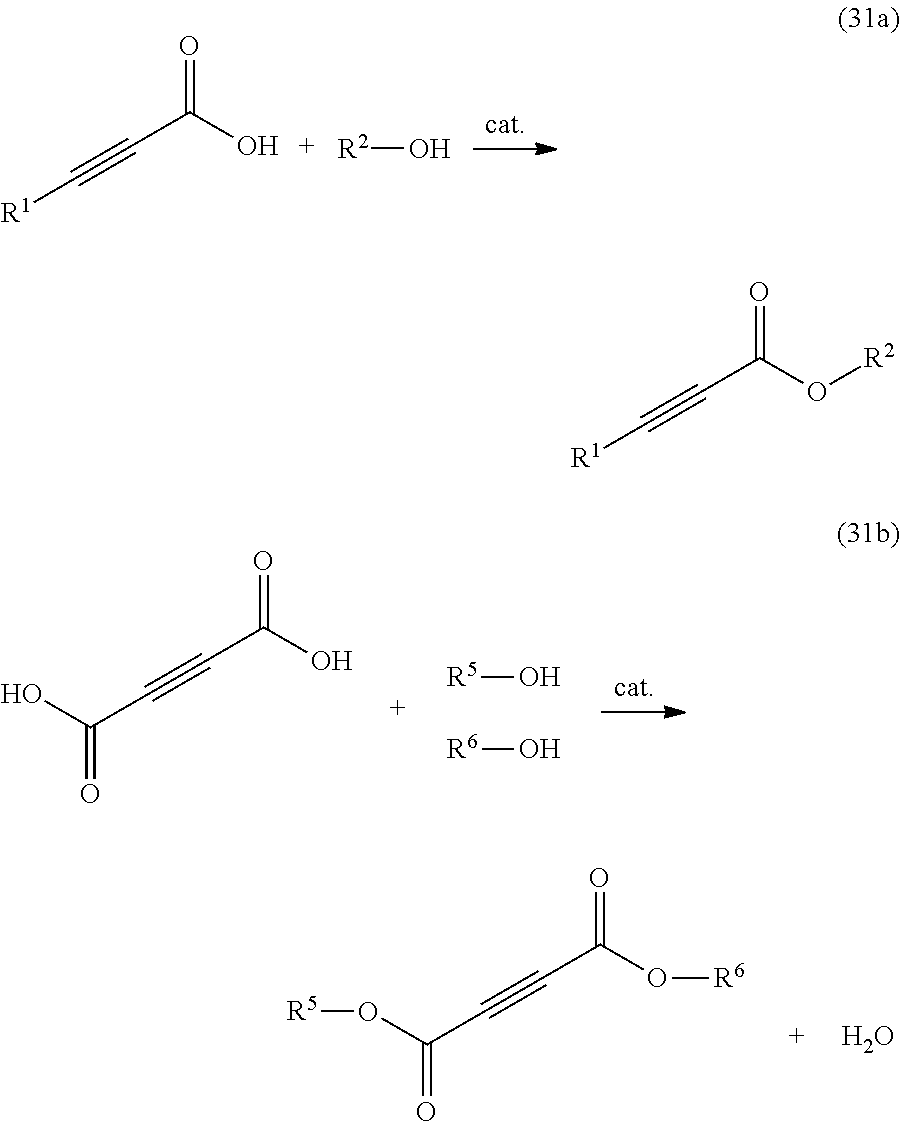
[R1]C#CC(O)=O.O[R2].C(C#CC(O)=O)(O)=O.O[R5].O[R6].C(C#CC(O[R6])=O)(O[R5])=O.O.[R1]C#CC(O[R2])=O
